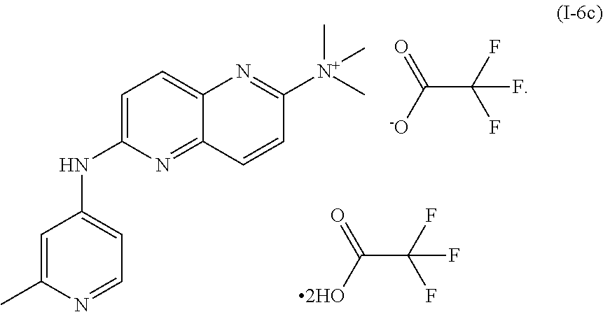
C1=C(C)N=CC=C1NC1=CC=C2C(=N1)C=CC([N+](C)(C)C)=N2.C(C([-O])=O)(F)(F)F.C(C([2HO])=O)(F)(F)F
